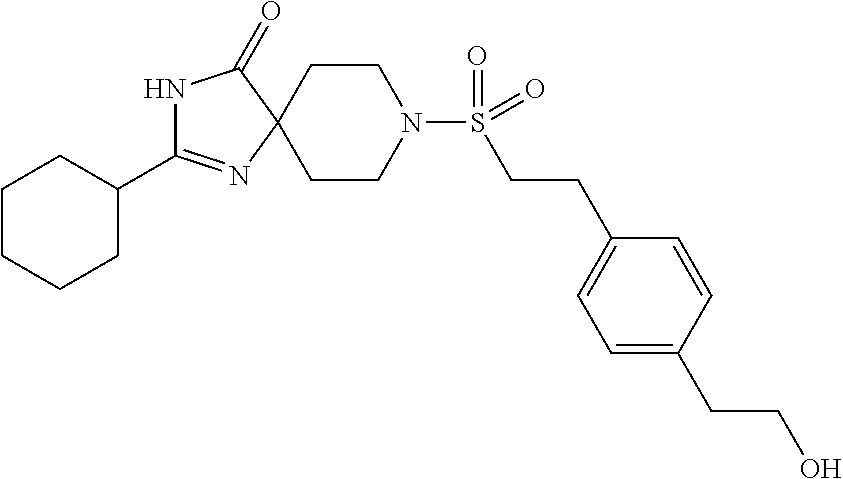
C1CN(S(CCC2=CC=C(CCO)C=C2)(=O)=O)CCC12C(=O)NC(C1CCCCC1)=N2
